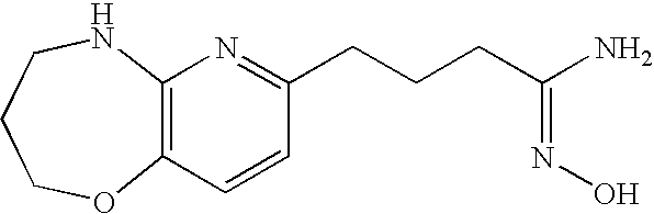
C12=C(C=CC(CCCC(N)=NO)=N1)OCCCN2
